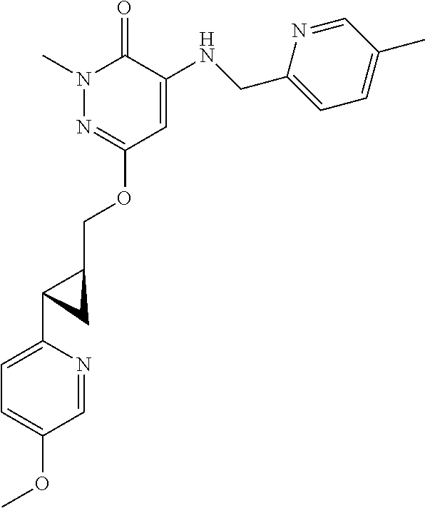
N1(C)N=C(OCC2CC2C2=CC=C(OC)C=N2)C=C(NCC2=CC=C(C)C=N2)C1=O
